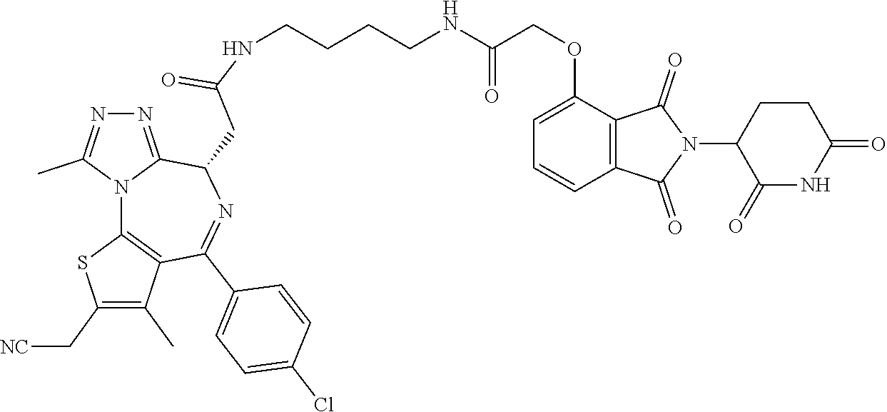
C(CCCNC(COC1=CC=CC2=C1C(=O)N(C1C(=O)NC(=O)CC1)C2=O)=O)NC(CC1C2=NN=C(C)N2C2=C(C(C)=C(C[NC])S2)C(C2=CC=C(Cl)C=C2)=N1)=O
